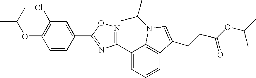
C1(C2=CC=CC3=C2N(C(C)C)C=C3CCC(OC(C)C)=O)=NOC(C2=CC(Cl)=C(OC(C)C)C=C2)=N1
